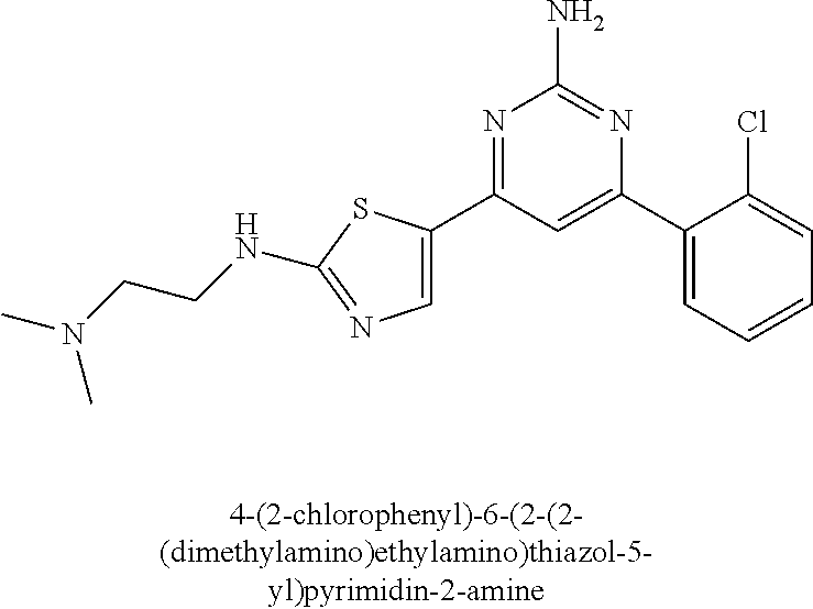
N1=C(C2=CN=C(NCCN(C)C)S2)C=C(C2=CC=CC=C2Cl)N=C1N
